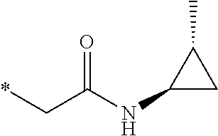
*CC(NC1CC1C)=O
